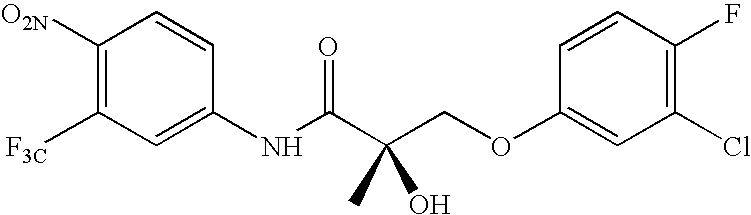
C1([O2N])=C([F3C])C=C(NC(C(COC2=CC(Cl)=C(F)C=C2)(O)C)=O)C=C1
